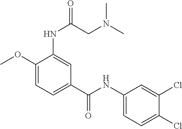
C1(NC(C2=CC=C(OC)C(NC(=O)CN(C)C)=C2)=O)=CC=C(Cl)C(Cl)=C1
